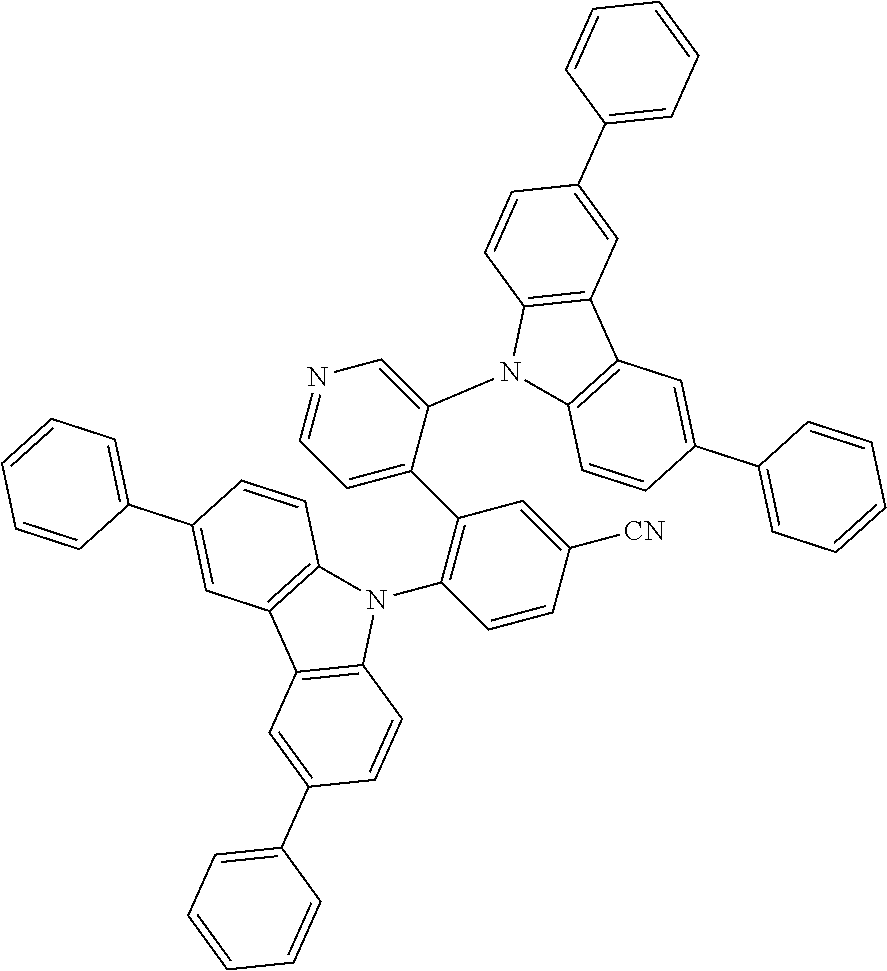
C1(N2C3=C(C4=C2C=CC(C2=CC=CC=C2)=C4)C=C(C2=CC=CC=C2)C=C3)=CN=CC=C1C1=C(N2C3=C(C4=C2C=CC(C2=CC=CC=C2)=C4)C=C(C2=CC=CC=C2)C=C3)C=CC([CN])=C1
